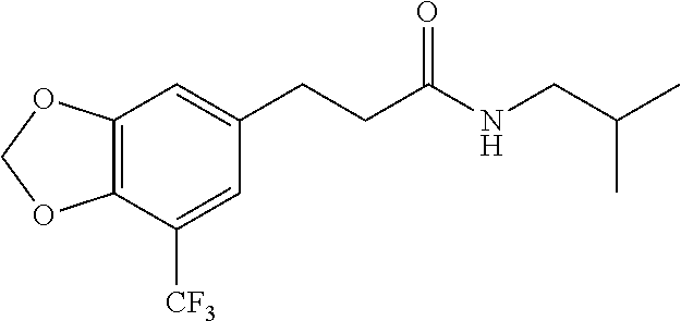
C1=C([CF3])C2=C(C=C1CCC(NCC(C)C)=O)OCO2
